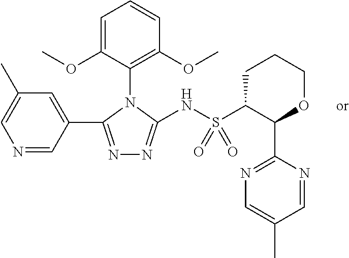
C1=C(OC)C(N2C(C3=CC(C)=CN=C3)=NN=C2NS(C2C(C3=NC=C(C)C=N3)OCCC2)(=O)=O)=C(OC)C=C1
